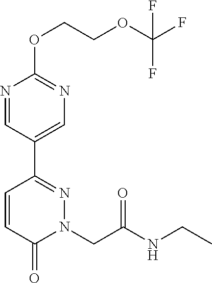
N1=CC(C2=NN(CC(NCC)=O)C(=O)C=C2)=CN=C1OCCOC(F)(F)F
